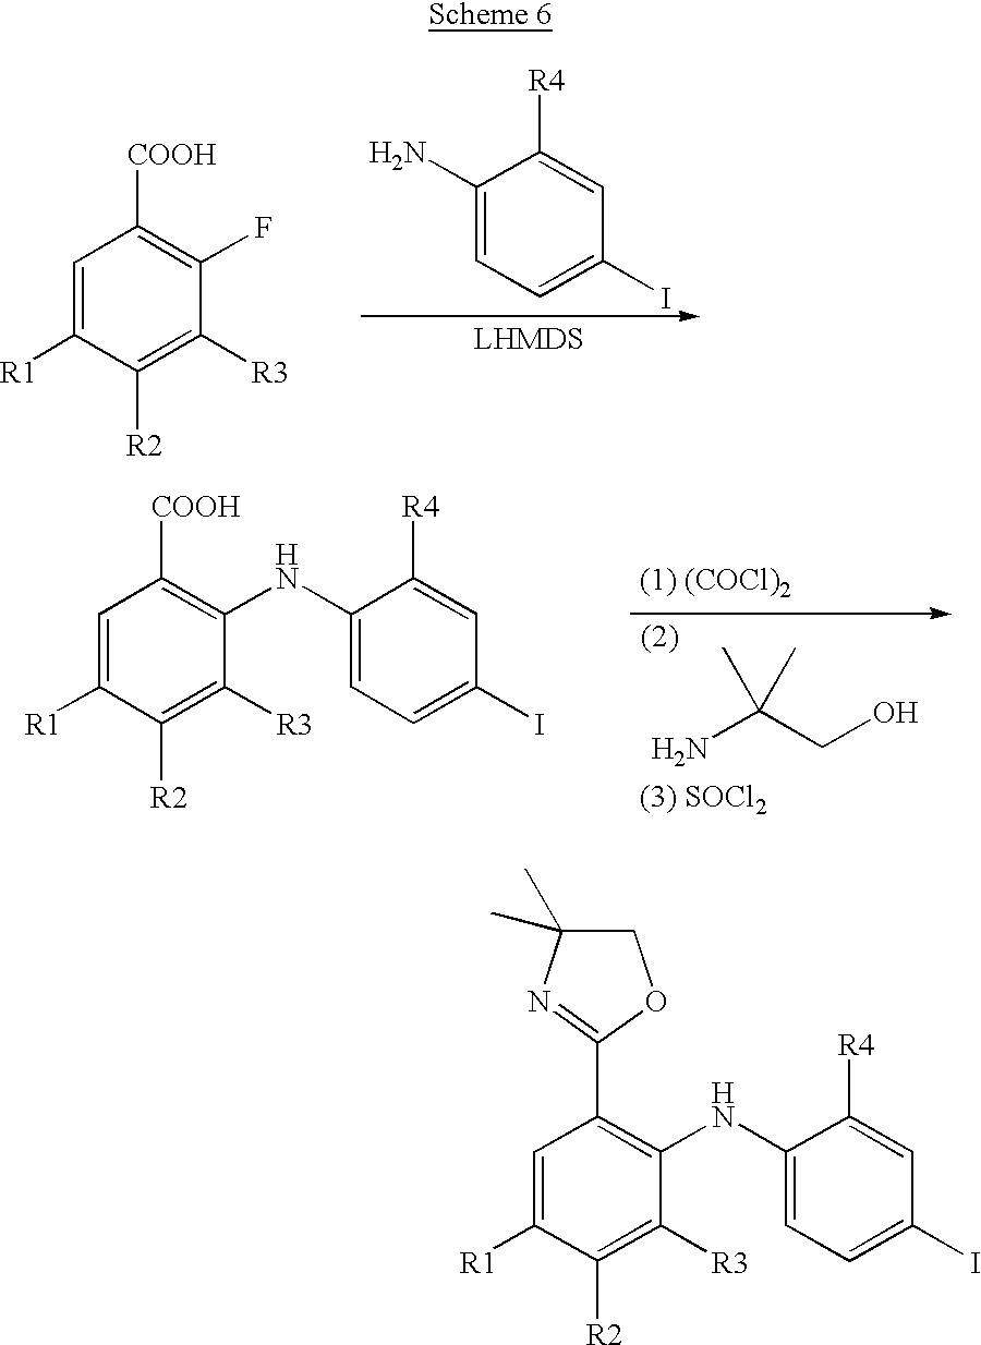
C1=C([R1])C([R2])=C([R3])C(NC2=CC=C(I)C=C2[R4])=C1C1=NC(C)(C)CO1.C1=C([R1])C([R2])=C([R3])C(F)=C1[COOH].C1(N)=CC=C(I)C=C1[R4].C1=C([R1])C([R2])=C([R3])C(NC2=CC=C(I)C=C2[R4])=C1[COOH].NC(CO)(C)C
